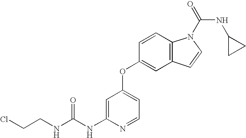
C1=C(NC(NCCCl)=O)N=CC=C1OC1=CC2=C(C=C1)N(C(=O)NC1CC1)C=C2
